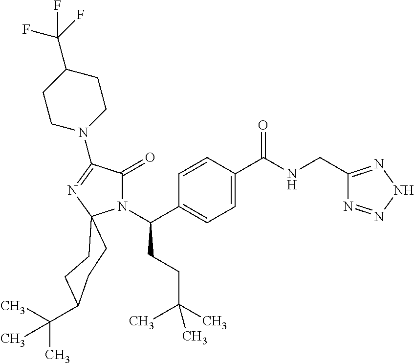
N1(C(C2=CC=C(C(NCC3=NNN=N3)=O)C=C2)CCC(C)(C)C)C(=O)C(N2CCC(C(F)(F)F)CC2)=NC12CCC(C(C)(C)C)CC2
